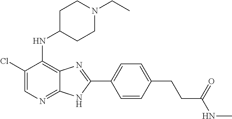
C1(Cl)=CN=C2C(=C1NC1CCN(CC)CC1)N=C(C1=CC=C(CCC(NC)=O)C=C1)N2
